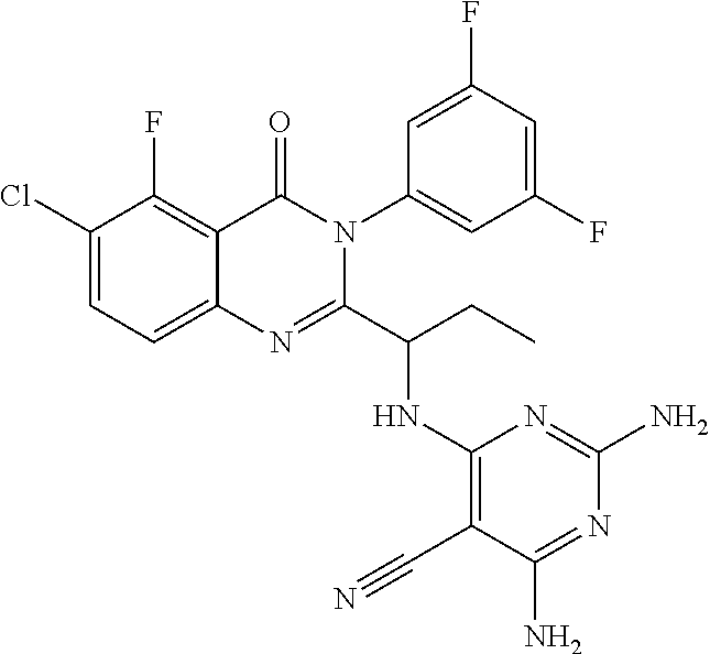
C1(Cl)=CC=C2C(=C1F)C(=O)N(C1=CC(F)=CC(F)=C1)C(C(CC)NC1=C(C#N)C(N)=NC(N)=N1)=N2
